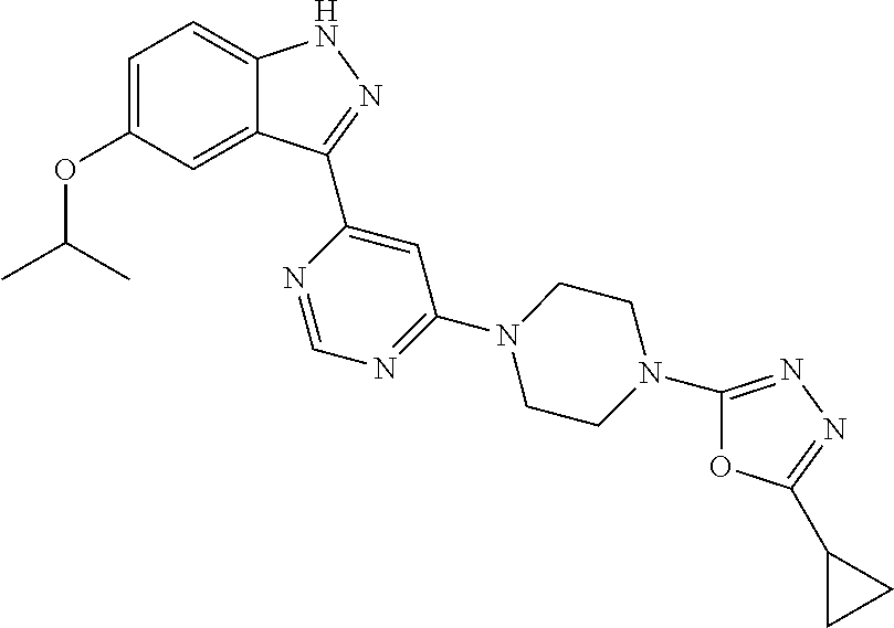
C12=CC(OC(C)C)=CC=C1NN=C2C1=CC(N2CCN(C3=NN=C(C4CC4)O3)CC2)=NC=N1
